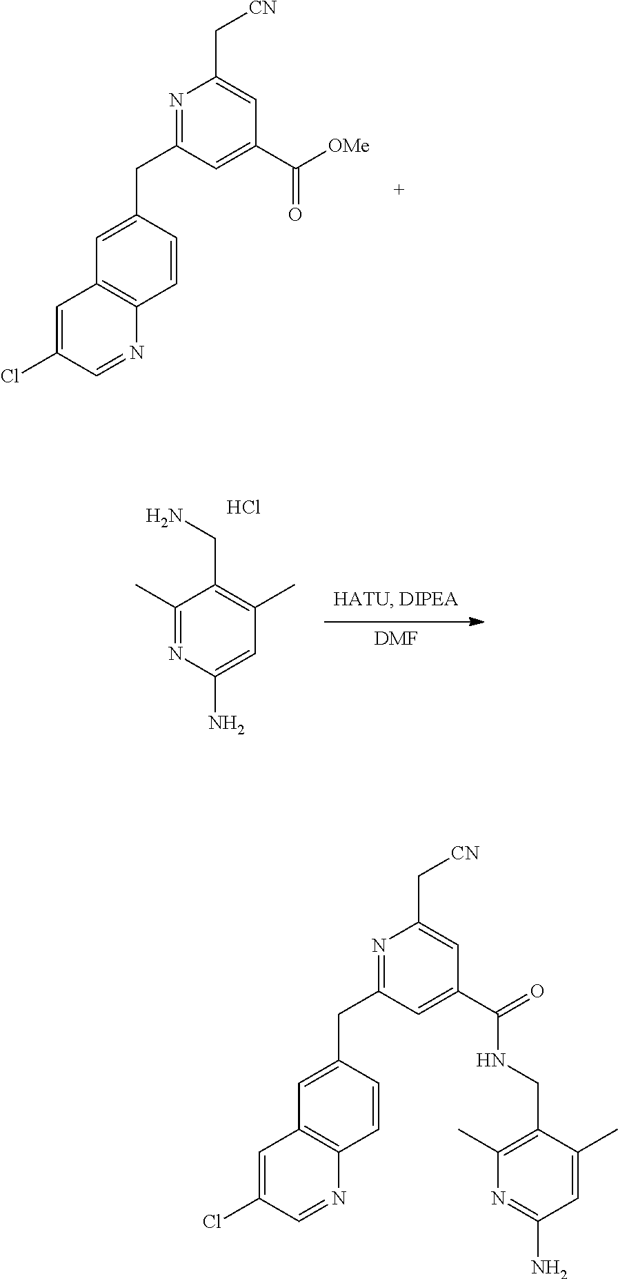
N1=C(CC2=CC3=C(C=C2)N=CC(Cl)=C3)C=C(C([OMe])=O)C=C1C[CN].[DMF].NC1=CC(C)=C(CN)C(C)=N1.Cl.N1=C(CC2=CC3=C(C=C2)N=CC(Cl)=C3)C=C(C(=O)NCC2=C(C)N=C(N)C=C2C)C=C1C[CN]
